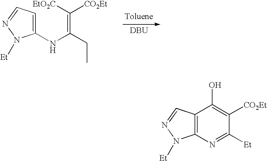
[Toluene].[DBU].C1(NC(CC)=C([EtO2C])[CO2Et])=CC=NN1[Et].C12=C(C=NN1[Et])C(O)=C([CO2Et])C([Et])=N2
